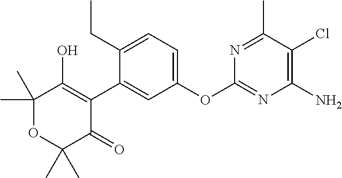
C1(C)(C)OC(C)(C)C(=O)C(C2=CC(OC3=NC(N)=C(Cl)C(C)=N3)=CC=C2CC)=C1O
